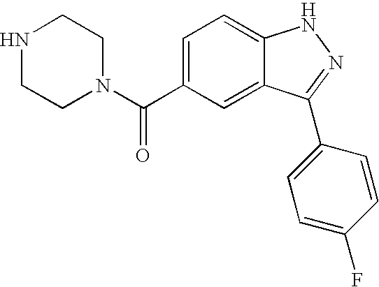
C1(C(N2CCNCC2)=O)=CC=C2C(=C1)C(C1=CC=C(F)C=C1)=NN2
